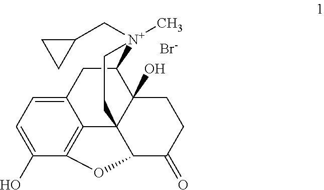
C12CC3=CC=C(O)C4=C3C3(C1(O)CCC(=O)C3O4)CC[N+]2(C)CC1CC1.[Br-]
